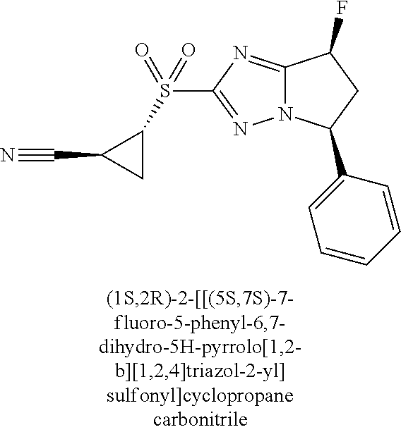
C12=NC(S(C3C(C#N)C3)(=O)=O)=NN1C(C1=CC=CC=C1)CC2F
